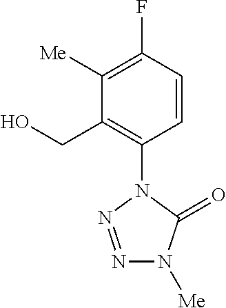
C1([Me])=C(F)C=CC(N2N=NN([Me])C2=O)=C1CO
